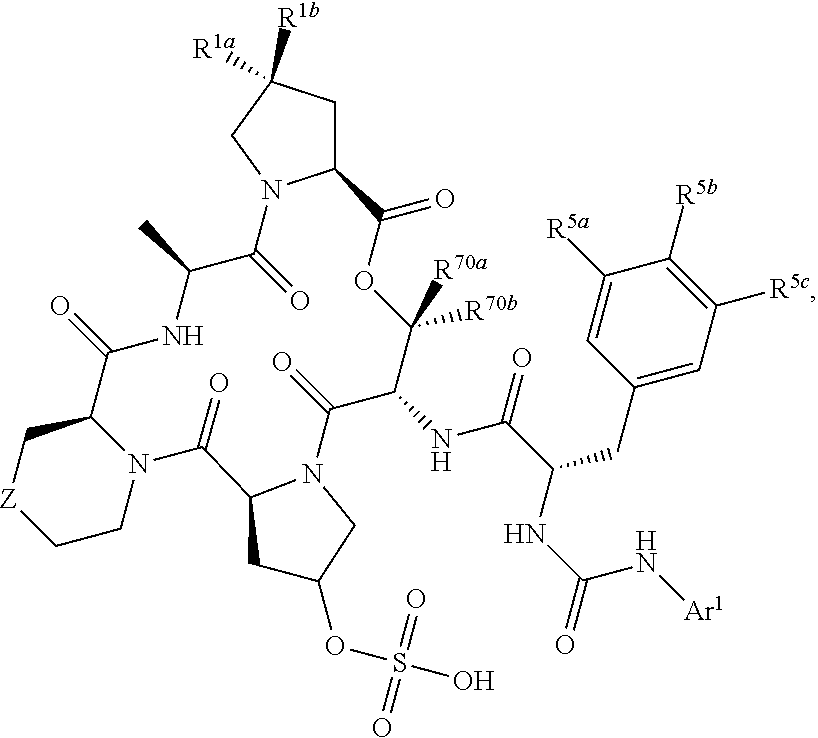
C12CC([R1b])([R1a])CN1C(=O)C(C)NC(=O)C1C[Z]CCN1C(=O)C1N(C(=O)C(NC(=O)C(CC3=CC([R5c])=C([R5b])C([R5a])=C3)NC(=O)N[Ar1])C([R70a])([R70b])OC2=O)CC(OS(O)(=O)=O)C1
